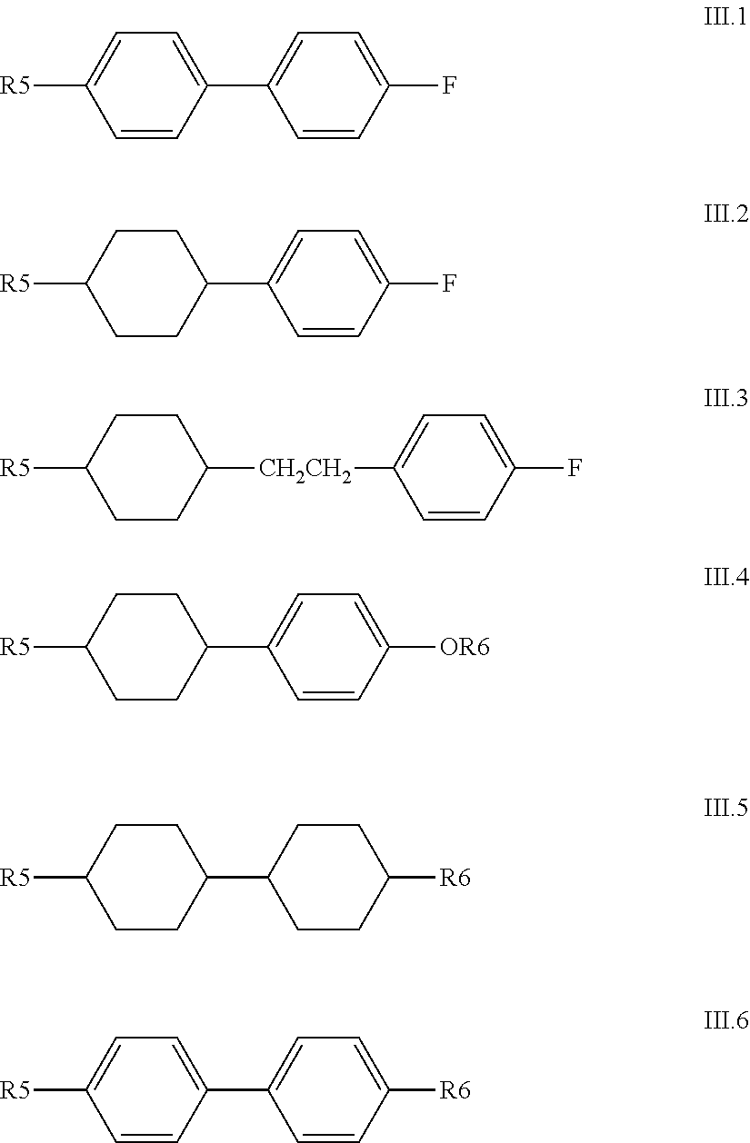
[R5]C1=CC=C(C2=CC=C(F)C=C2)C=C1.[R5]C1CCC(C2=CC=C(F)C=C2)CC1.[R5]C1CCC([CH2CH2]C2=CC=C(F)C=C2)CC1.[R5]C1CCC(C2=CC=C([OR6])C=C2)CC1.[R5]C1=CC=C(C2=CC=C([R6])C=C2)C=C1.[R5]C1CCC(C2CCC([R6])CC2)CC1
